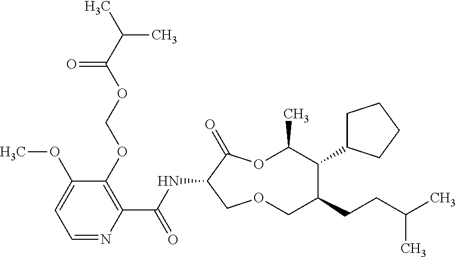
C1(OCOC(C(C)C)=O)=C(C(NC2C(=O)OC(C)C(C3CCCC3)C(CCC(C)C)COC2)=O)N=CC=C1OC
